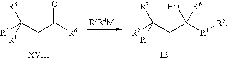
[R2]C(CC([R6])=O)([R3])[R1].[R2]C(CC([R4][R5])([R6])O)([R3])[R1].[IB]
